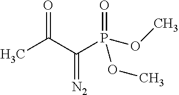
CC(C(P(=O)(OC)OC)=[N2])=O
